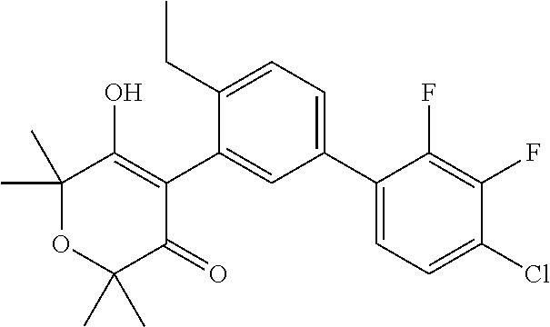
C1(C2=CC=C(CC)C(C3=C(O)C(C)(C)OC(C)(C)C3=O)=C2)=CC=C(Cl)C(F)=C1F
